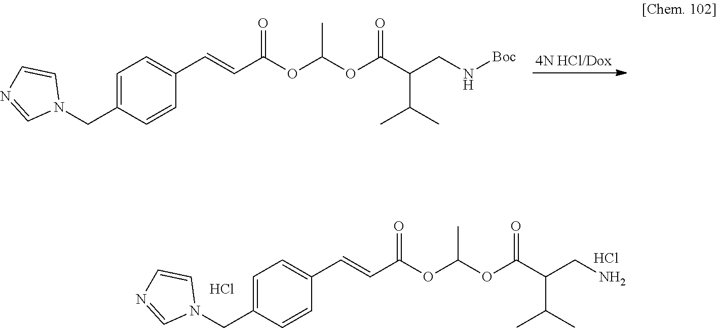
N1(CC2=CC=C(C=CC(=O)OC(C)OC(C(C(C)C)CN[Boc])=O)C=C2)C=CN=C1.C1=NC=CN1CC1=CC=C(C=CC(=O)OC(C)OC(C(C(C)C)CN)=O)C=C1.Cl.Cl
